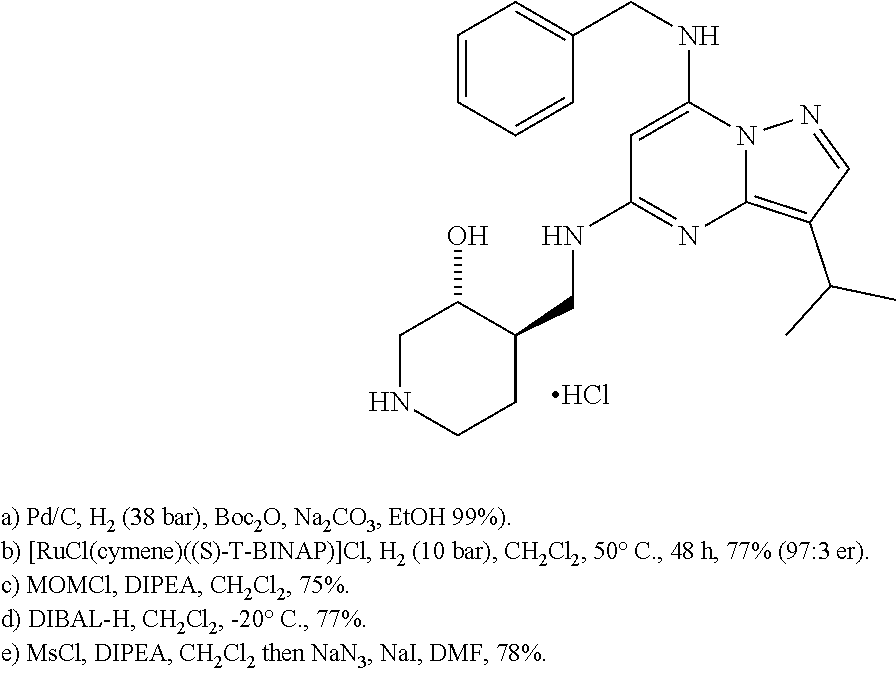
C1NCCC(CNC2=NC3=C(C(C)C)C=NN3C(NCC3=CC=CC=C3)=C2)C1O.Cl
